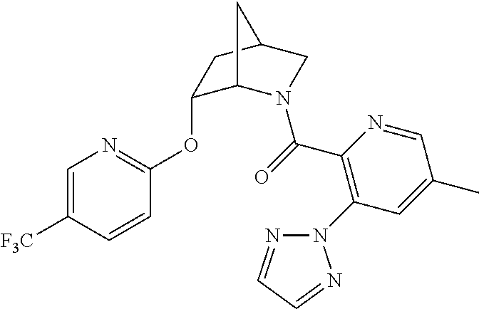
C1(C(=O)N2C3C(OC4=NC=C([F3C])C=C4)CC(C2)C3)=C(N2N=CC=N2)C=C(C)C=N1
